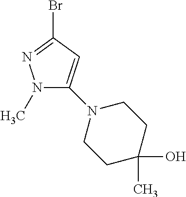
N1(C)C(N2CCC(C)(O)CC2)=CC(Br)=N1
